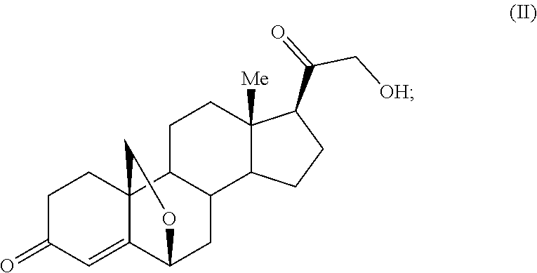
C1C23C(=CC(=O)CC2)C(CC2C3CCC3([Me])C2CCC3C(C[OH])=O)O1
